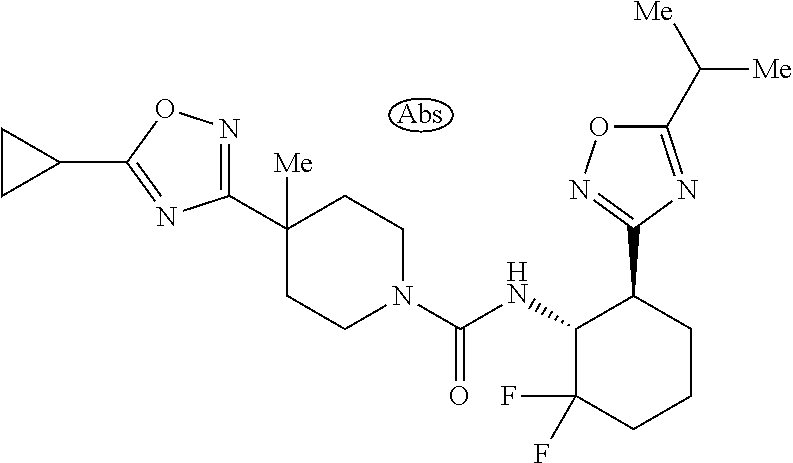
C1(C2([Me])CCN(C(NC3C(F)(F)CCCC3C3=NOC(C([Me])[Me])=N3)=O)CC2)=NOC(C2CC2)=N1
